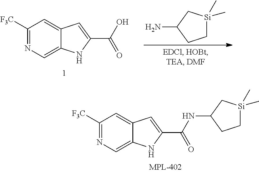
C12=CN=C([F3C])C=C1C=C(C(O)=O)N2.C1[Si](C)(C)CC(N)C1.C12=CN=C([F3C])C=C1C=C(C(NC1CC[Si](C)(C)C1)=O)N2
